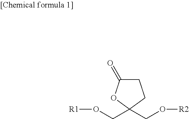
C1C(=O)OC(CO[R2])(CO[R1])C1
